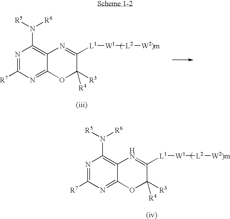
N1=C([R7])N=C2C(=C1N([R5])[R6])N=C([L1][W1][L2][W2)m])C([R3])([R4])O2.N1=C([R7])N=C2C(=C1N([R5])[R6])N=C([L1][W1][L2][W2)m])C([R3])([R4])O2
